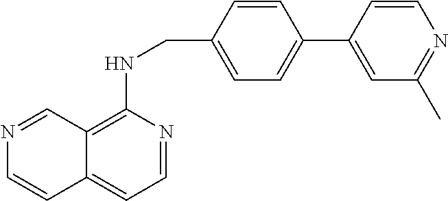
C1=CC(CNC2=C3C(=CC=N2)C=CN=C3)=CC=C1C1=CC(C)=NC=C1
